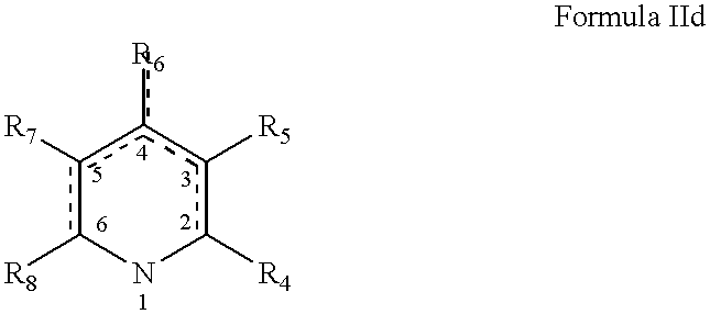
c1([R7])c([R8])Nc([R4])c([R5])c1[R6]
